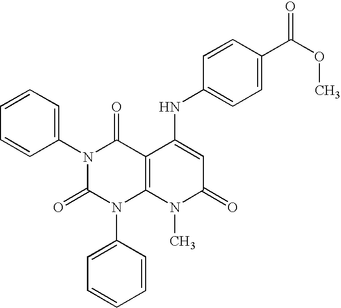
N1(C2=CC=CC=C2)C(=O)N(C2=CC=CC=C2)C2=C(C1=O)C(NC1=CC=C(C(=O)OC)C=C1)=CC(=O)N2C
